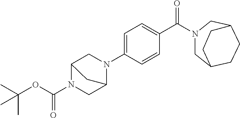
C1C2CCC(CN1C(C1=CC=C(N3CC4N(C(OC(C)(C)C)=O)CC3C4)C=C1)=O)CC2
